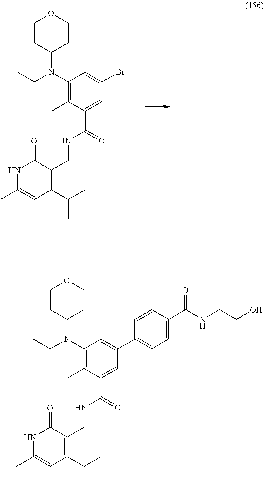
C1CC(N(C2=C(C)C(C(=O)NCC3=C(C(C)C)C=C(C)NC3=O)=CC(Br)=C2)CC)CCO1.C1CC(N(C2=C(C)C(C(=O)NCC3=C(C(C)C)C=C(C)NC3=O)=CC(C3=CC=C(C(NCCO)=O)C=C3)=C2)CC)CCO1
